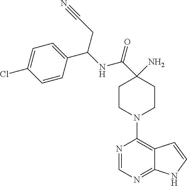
C1(N)(C(NC(C2=CC=C(Cl)C=C2)CC#N)=O)CCN(C2=C3C(=NC=N2)NC=C3)CC1
